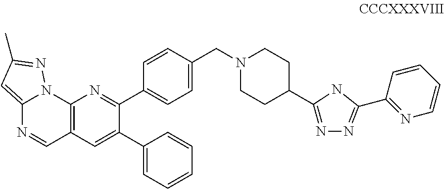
C1(C2=NN=C(C3=NC=CC=C3)N2)CCN(CC2=CC=C(C3=NC4=C(C=C3C3=CC=CC=C3)C=NC3=CC(C)=NN43)C=C2)CC1
